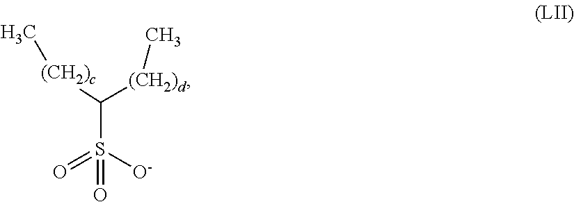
S(=O)([O-])(=O)C([(CH2)c]C)[(CH2)d]C
